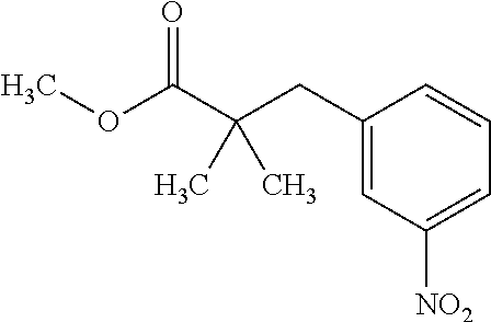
C1(CC(C(OC)=O)(C)C)=CC([NO2])=CC=C1
